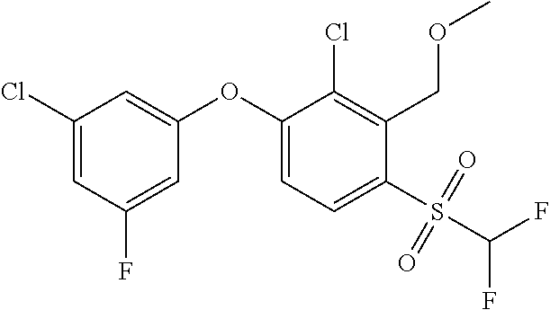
C1(OC2=CC=C(S(C(F)F)(=O)=O)C(COC)=C2Cl)=CC(Cl)=CC(F)=C1
